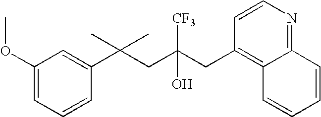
C1=CC(C(CC(CC2=C3C(=NC=C2)C=CC=C3)([CF3])O)(C)C)=CC(OC)=C1
